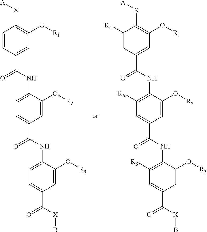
C1=CC(C(=O)NC2=CC=C(C(=O)NC3=CC=C(C([X]B)=O)C=C3O[R3])C=C2O[R2])=CC(O[R1])=C1[X][A].C1=C([R4])C([X][A])=C(O[R1])C=C1C(=O)NC1=C([R5])C=C(C(=O)NC2=C([R6])C=C(C([X]B)=O)C=C2O[R3])C=C1O[R2]
